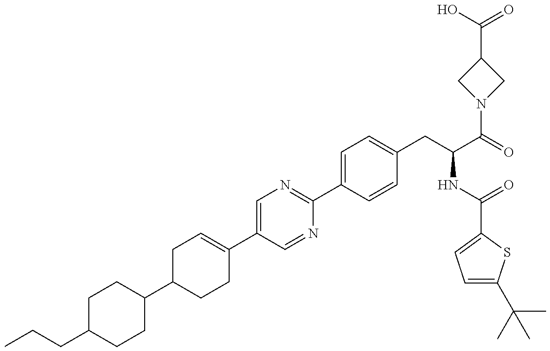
C(C1CCC(C2CCC(C3=CN=C(C4=CC=C(CC(C(=O)N5CC(C(O)=O)C5)NC(=O)C5=CC=C(C(C)(C)C)S5)C=C4)N=C3)=CC2)CC1)CC
